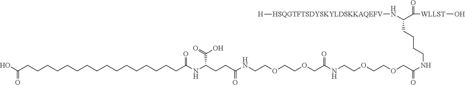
C(CCCCCCCCCCCCC(NC(CCC(NCCOCCOCC(=O)NCCOCCOCC(NCCCCC(N[HSQGTFTSDYSKYLDSKKAQEFV][H])C([WLLST]O)=O)=O)=O)C(=O)O)=O)CCCC(O)=O
